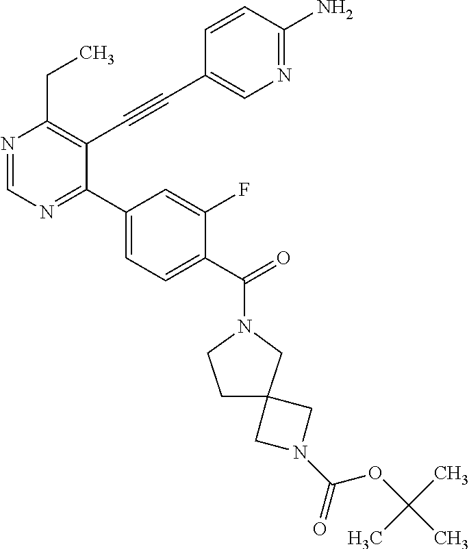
N1=CN=C(C2=CC=C(C(=O)N3CCC4(C3)CN(C(=O)OC(C)(C)C)C4)C(F)=C2)C(C#CC2=CN=C(N)C=C2)=C1CC
